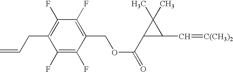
C1(F)=C(COC(C2C(C=[C(CH3)2])C2(C)C)=O)C(F)=C(F)C(CC=C)=C1F
